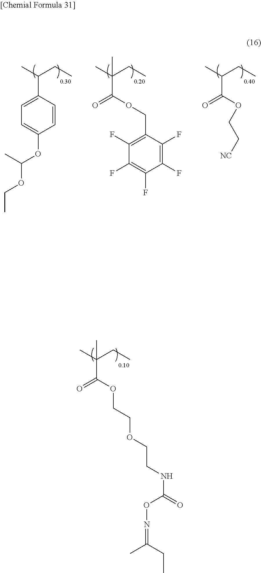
CC(CC)(C(=O)OCC1=C(F)C(F)=C(F)C(F)=C1F)C.CC(CC)C1=CC=C(OC(OCC)C)C=C1.CC(CC)C(=O)OCC[NC].CC(CC)(C(=O)OCCOCCNC(=O)ON=C(C)CC)C
